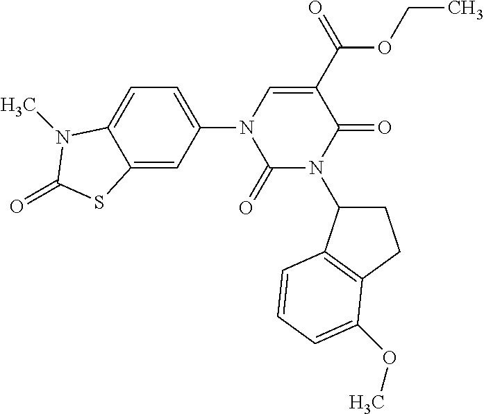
C1(=O)N(C2CCC3=C2C=CC=C3OC)C(=O)C(C(=O)OCC)=CN1C1=CC=C2C(=C1)SC(=O)N2C
